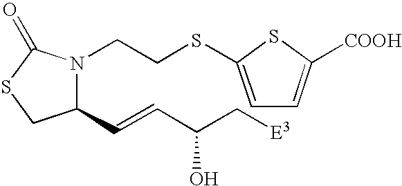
N1(CCSC2=CC=C([COOH])S2)C(C=CC(C[E3])O)CSC1=O
